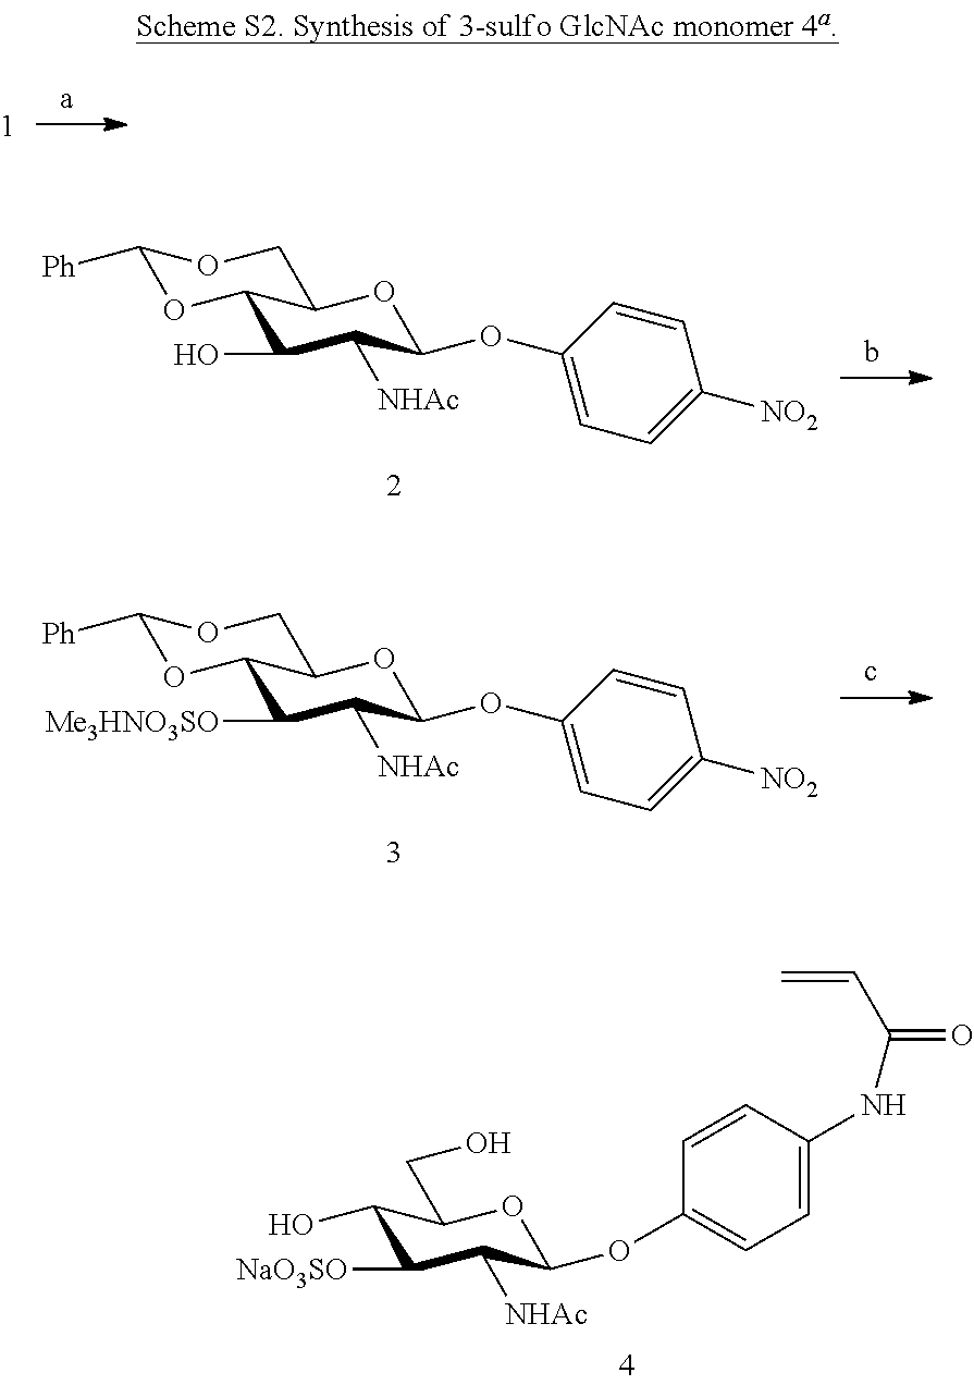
C1(O)C([NaO3SO])C([NHAc])C(OC2=CC=C(NC(C=C)=O)C=C2)OC1CO.C1(O)C([NHAc])C(OC2=CC=C([NO2])C=C2)OC2C1OC([Ph])OC2.C1([Me3HNO3SO])C([NHAc])C(OC2=CC=C([NO2])C=C2)OC2C1OC([Ph])OC2
